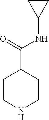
C1C(C(=O)NC2CC2)CCNC1
